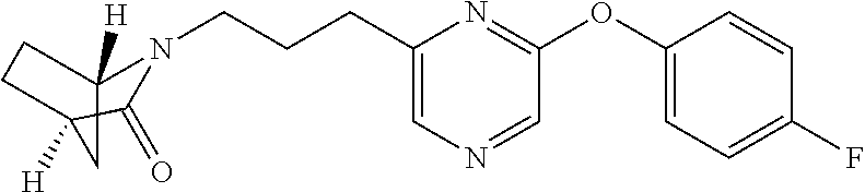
C1(CCCN(C2([H])CCC([H])C2)C=O)=CN=CC(OC2=CC=C(F)C=C2)=N1
